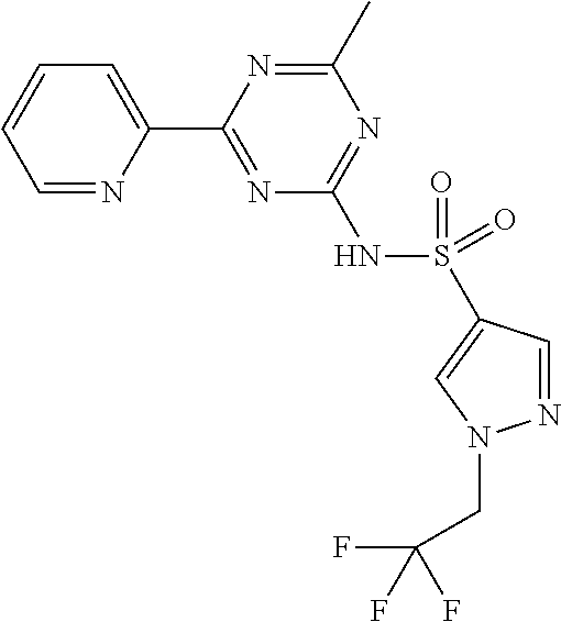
C1=NC(C2=NC(NS(=O)(=O)C3=CN(CC(F)(F)F)N=C3)=NC(C)=N2)=CC=C1
